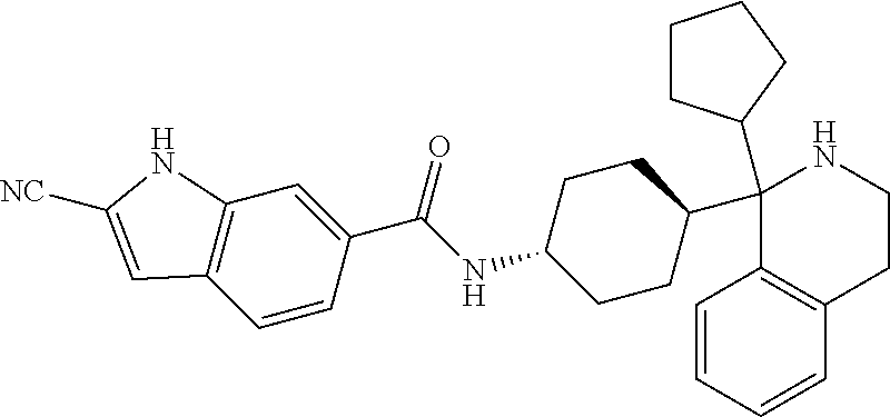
C1(C2CCC(NC(C3=CC4=C(C=C3)C=C([NC])N4)=O)CC2)(C2CCCC2)C2=C(CCN1)C=CC=C2
